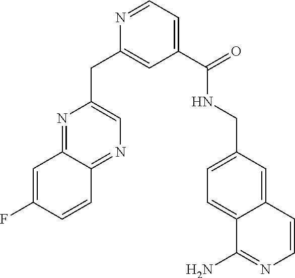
N1=C2C(=NC=C1CC1=CC(C(=O)NCC3=CC=C4C(=C3)C=CN=C4N)=CC=N1)C=CC(F)=C2
